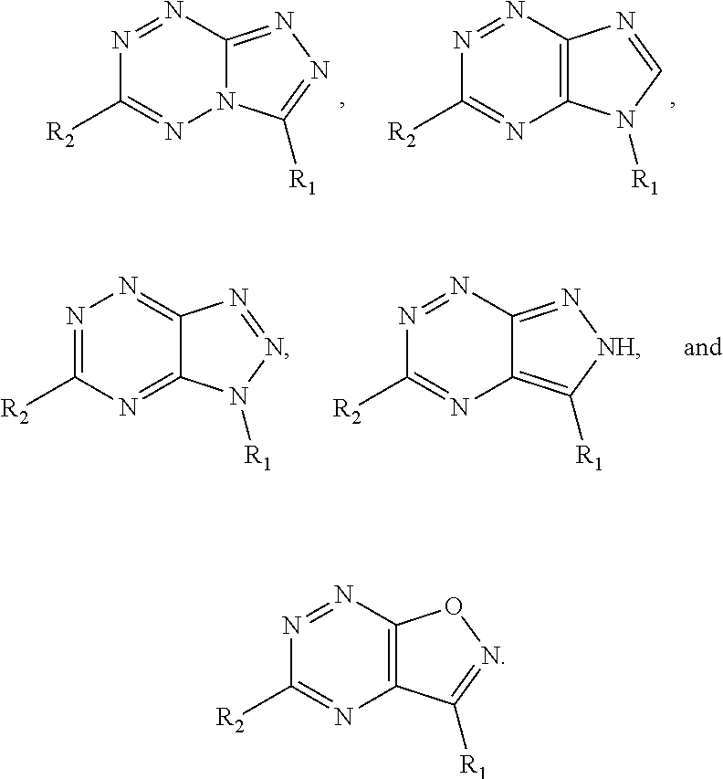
N1=NC2=NN=C([R1])N2N=C1[R2].N1=NC2=C(N=C1[R2])N([R1])C=N2.N1=C([R2])N=C2C(=N1)N=NN2[R1].N1=NC2=N[NH]C([R1])=C2N=C1[R2].N1=NC2=C(N=C1[R2])C([R1])=NO2
